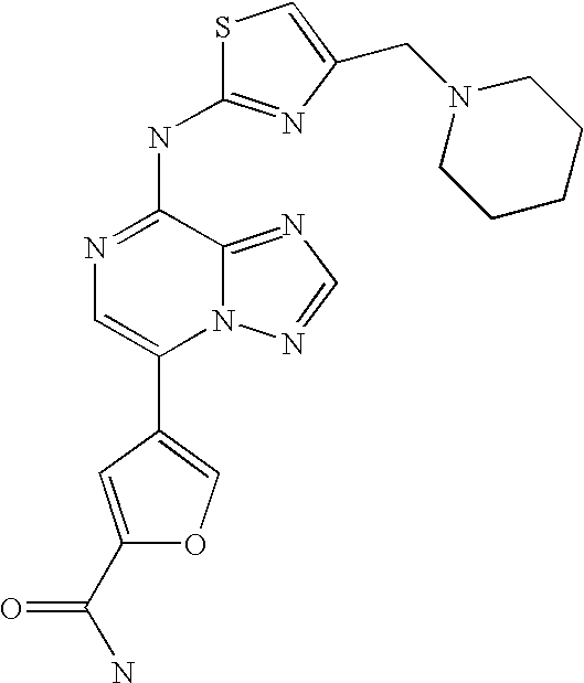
N12C(=NC=N1)C(NC1=NC(CN3CCCCC3)=CS1)=NC=C2C1=COC(C(N)=O)=C1
